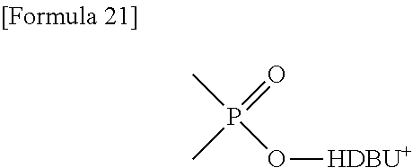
P(C)(=O)(C)O[HDBU+]
